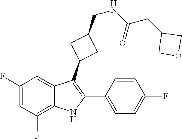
C1=C(F)C=C2C(C3CC(CNC(CC4COC4)=O)C3)=C(C3=CC=C(F)C=C3)NC2=C1F
